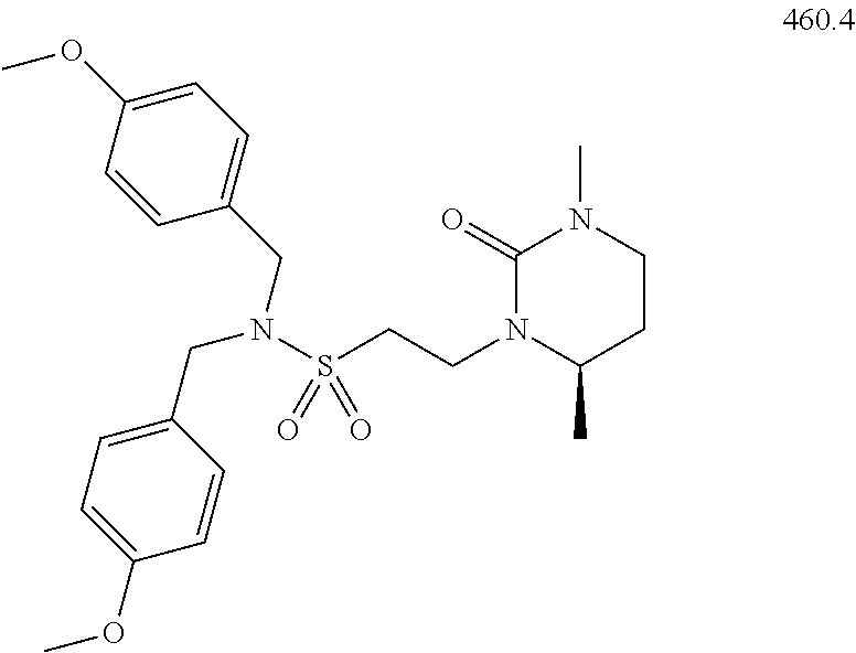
C1=C(OC)C=CC(CN(CC2=CC=C(OC)C=C2)S(CCN2C(C)CCN(C)C2=O)(=O)=O)=C1
